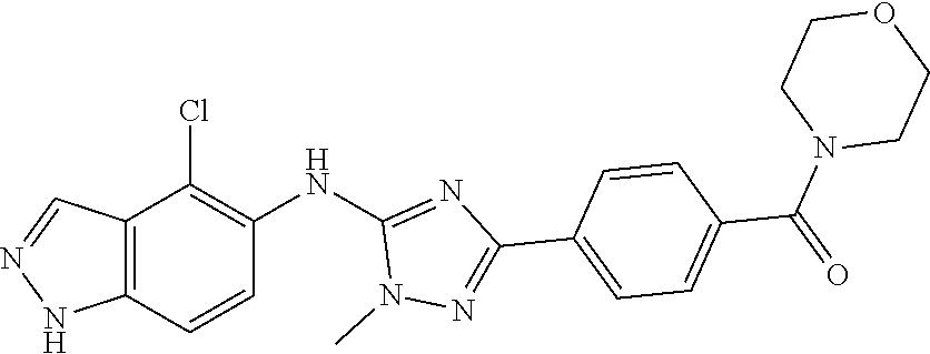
C12=C(NN=C1)C=CC(NC1=NC(C3=CC=C(C(=O)N4CCOCC4)C=C3)=NN1C)=C2Cl
